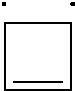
C1=CCC1
